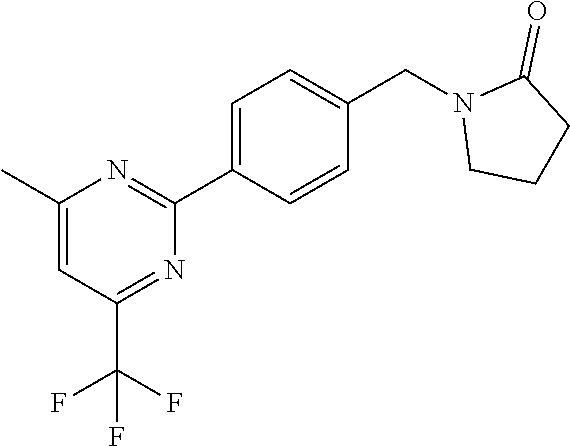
C1CN(CC2=CC=C(C3=NC(C)=CC(C(F)(F)F)=N3)C=C2)C(=O)C1
